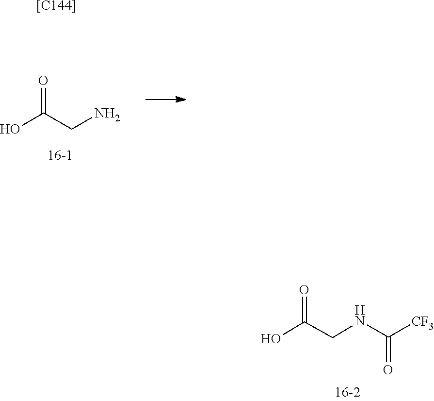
OC(CN)=O.OC(CNC([CF3])=O)=O.[[C144]]
